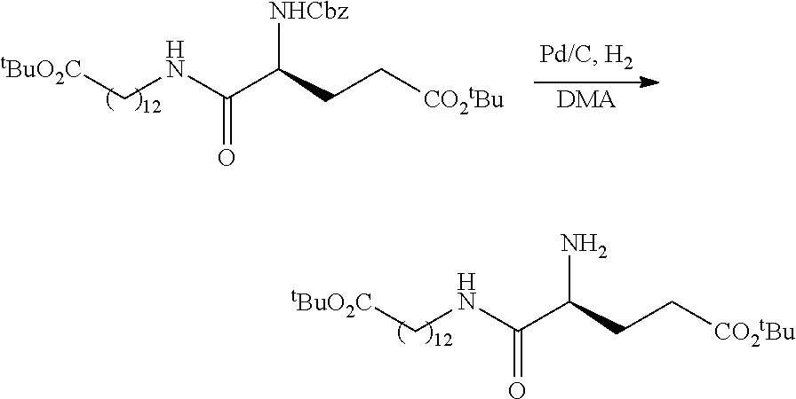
C(C(CC[CO2tBu])N)(NC[tBuO2C])=O.C(C(CC[CO2tBu])[NHCbz])(NC[tBuO2C])=O.[DMA]
